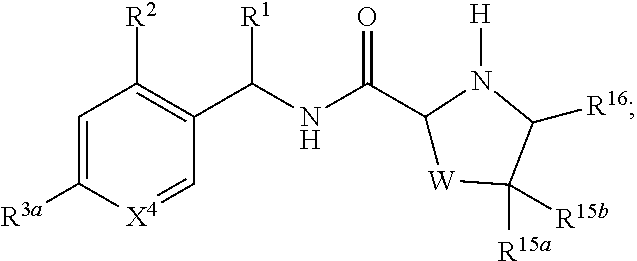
C1=C([R3a])[X4]=CC(C(NC(C2[W]C([R15b])([R15a])C([R16])N2[H])=O)[R1])=C1[R2]
